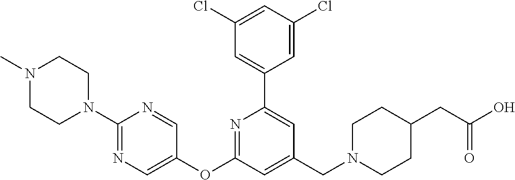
C1(Cl)=CC(Cl)=CC(C2=CC(CN3CCC(CC(O)=O)CC3)=CC(OC3=CN=C(N4CCN(C)CC4)N=C3)=N2)=C1
